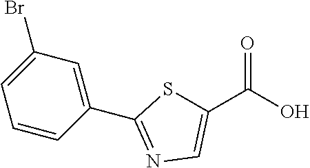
C1=CC(C2=NC=C(C(O)=O)S2)=CC(Br)=C1
